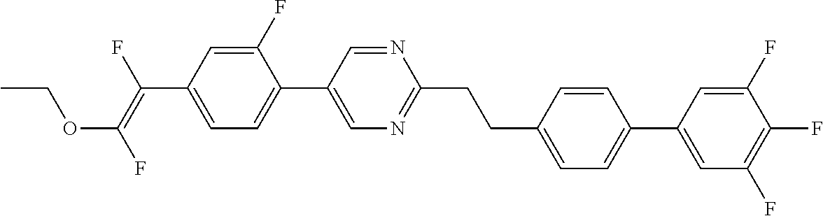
C(C1=CC=C(C2=CC(F)=C(F)C(F)=C2)C=C1)CC1=NC=C(C2=CC=C(C(=C(F)OCC)F)C=C2F)C=N1
